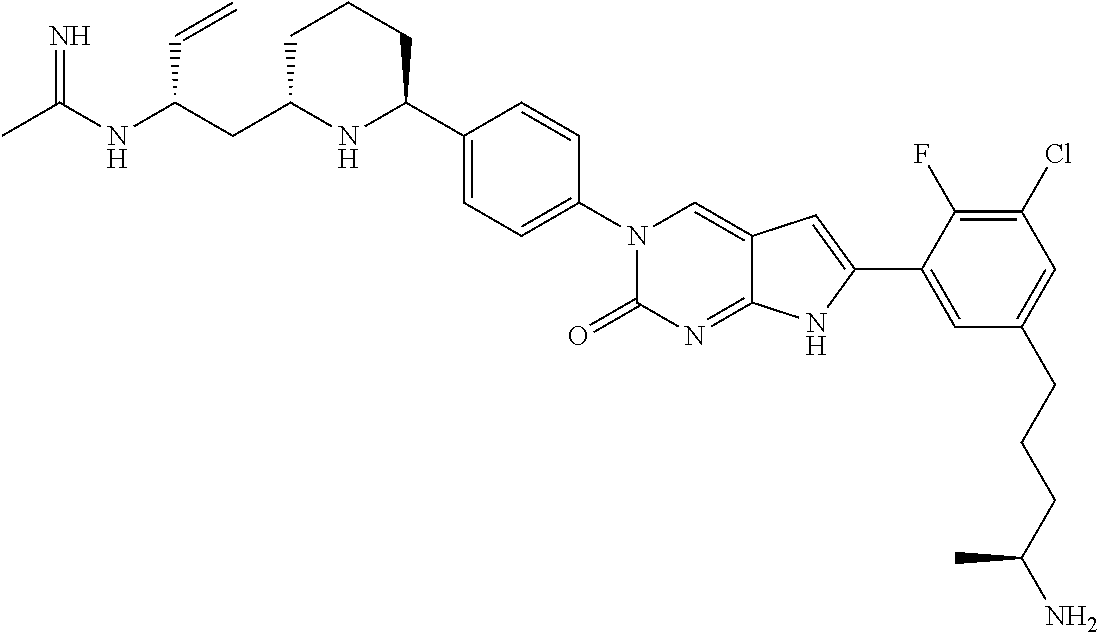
C1C(CC(NC(C)=N)C=C)NC(C2=CC=C(N3C(=O)N=C4C(=C3)C=C(C3=CC(CCCC(N)C)=CC(Cl)=C3F)N4)C=C2)CC1
